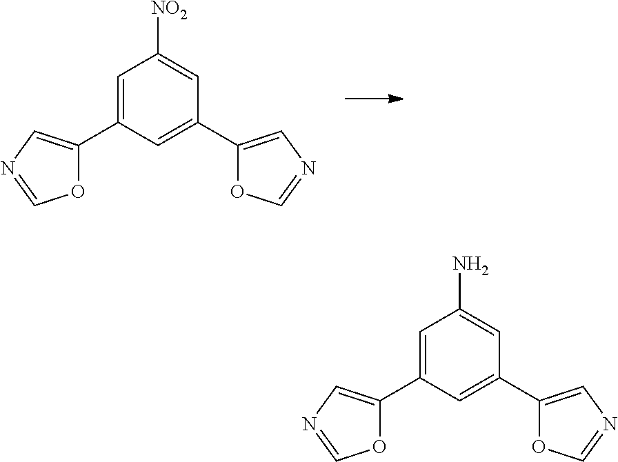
C1=C(C2=CN=CO2)C=C(C2=CN=CO2)C=C1[NO2].C1=C(C2=CN=CO2)C=C(C2=CN=CO2)C=C1N
